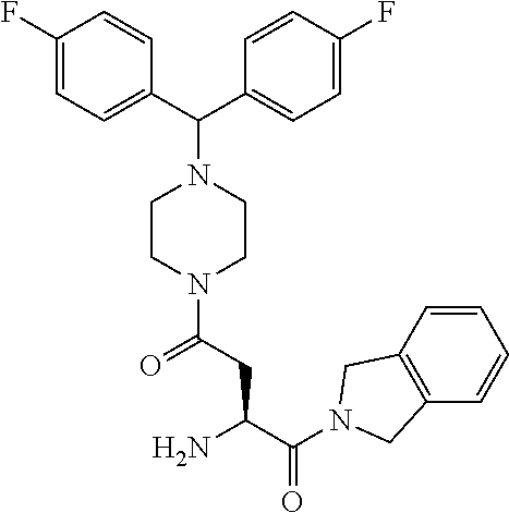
C1(F)=CC=C(C(C2=CC=C(F)C=C2)N2CCN(C(CC(C(=O)N3CC4=C(C=CC=C4)C3)N)=O)CC2)C=C1
